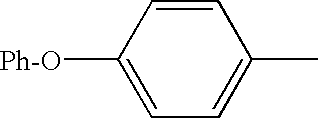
C1=CC([Ph-O])=CC=C1C
